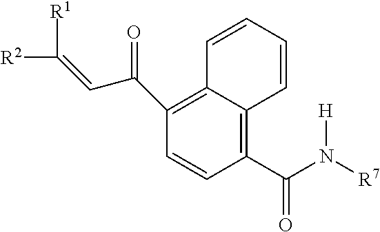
C1(C(N([R7])[H])=O)=C2C(=C(C(C=C([R1])[R2])=O)C=C1)C=CC=C2
